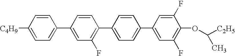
C1=C([C4H9])C=CC(C2=CC(F)=C(C3=CC=C(C4=CC(F)=C(OC(C)[C2H5])C(F)=C4)C=C3)C=C2)=C1
